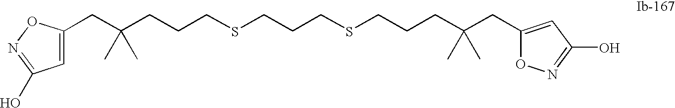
C1(CC(CCCSCCCSCCCC(CC2=CC(O)=NO2)(C)C)(C)C)=CC(O)=NO1
